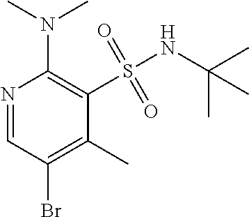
N1=CC(Br)=C(C)C(S(=O)(=O)NC(C)(C)C)=C1N(C)C
